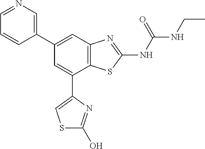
C1(C2=CN=CC=C2)=CC2=C(C(C3=CSC(O)=N3)=C1)SC(NC(NCC)=O)=N2
